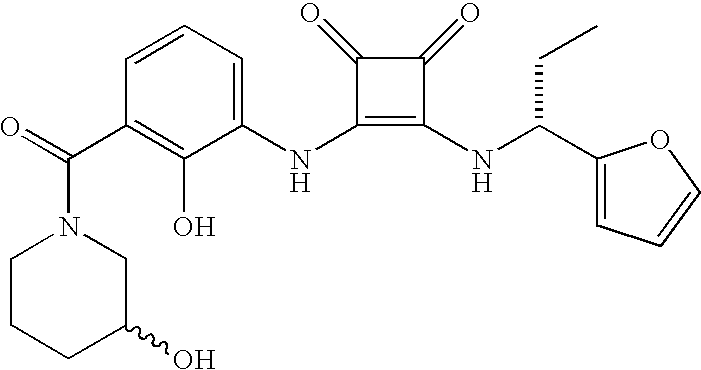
N(C1=C(NC(C2=CC=CO2)CC)C(=O)C1=O)C1=CC=CC(C(N2CCCC(O)C2)=O)=C1O
